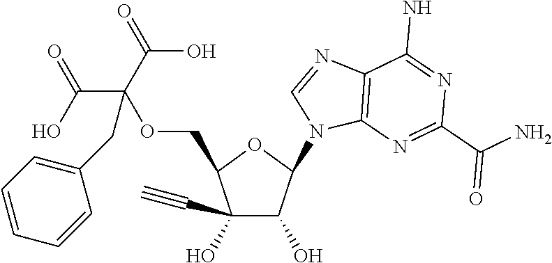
C(C(OCC1C(O)(C#C)C(O)C(N2C3=C(N=C2)C(N)=NC(C(=O)N)=N3)O1)(C(O)=O)C(O)=O)C1=CC=CC=C1
